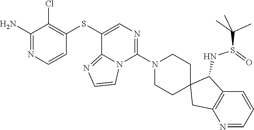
C12(CCN(C3=NC=C(SC4=C(Cl)C(N)=NC=C4)C4=NC=CN34)CC1)CC1=C(C2NS(C(C)(C)C)=O)C=CC=N1
